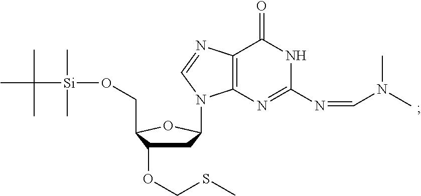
C1C(OCSC)C(CO[Si](C(C)(C)C)(C)C)OC1N1C2=C(C(=O)NC(N=CN(C)C)=N2)N=C1
